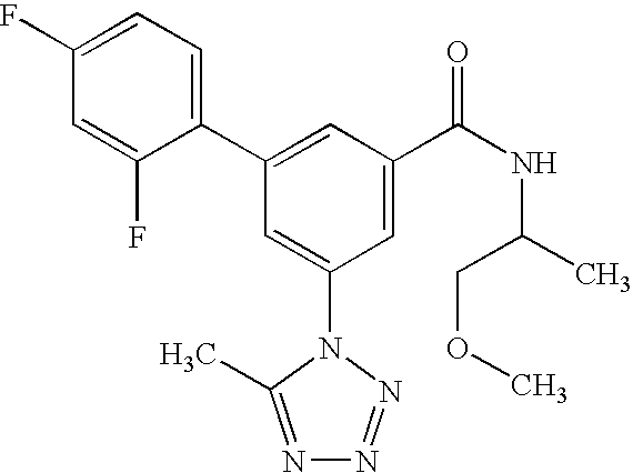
C1(C2=CC(C(NC(C)COC)=O)=CC(N3C(C)=NN=N3)=C2)=CC=C(F)C=C1F
